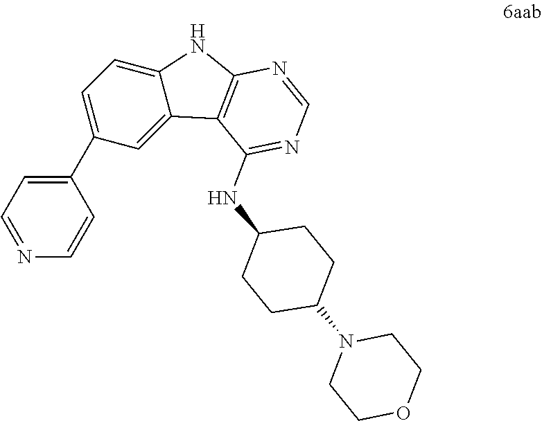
C1=C2C(=CC(C3=CC=NC=C3)=C1)C1=C(N2)N=CN=C1NC1CCC(N2CCOCC2)CC1
